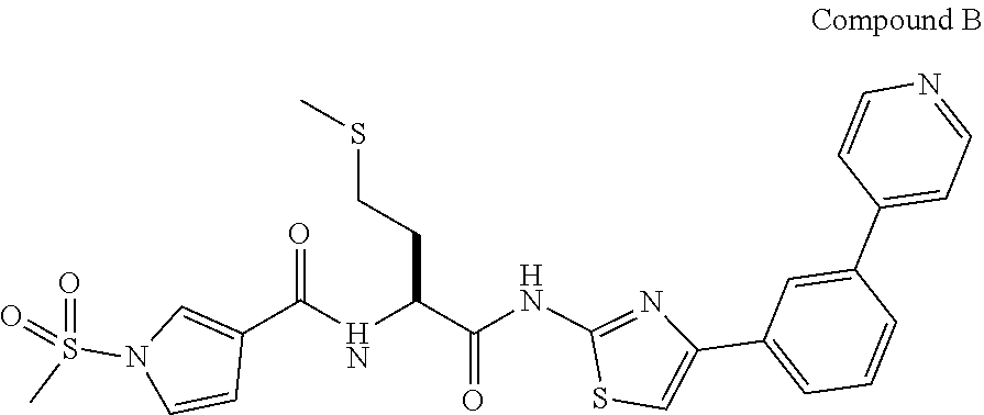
C1(C2=CC=NC=C2)=CC(C2=CSC(NC(C(NC(=O)C3=CN(S(C)(=O)=O)C=C3)CCSC)=O)=N2)=CC=C1
